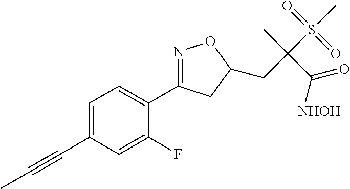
C1=C(C#CC)C=C(F)C(C2=NOC(CC(S(C)(=O)=O)(C)C(=O)[NHOH])C2)=C1
